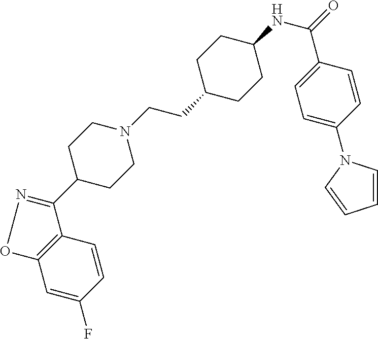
C1=C(F)C=CC2=C1ON=C2C1CCN(CCC2CCC(NC(=O)C3=CC=C(N4C=CC=C4)C=C3)CC2)CC1
